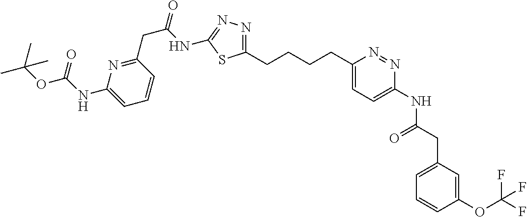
C1(CCCCC2=CC=C(NC(=O)CC3=CC=CC(OC(F)(F)F)=C3)N=N2)=NN=C(NC(CC2=NC(NC(OC(C)(C)C)=O)=CC=C2)=O)S1
